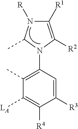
C1([R1])=C([R2])N(C2=C(C)C([LA])=C([R4])C([R3])=C2)C(C)N1[R]
